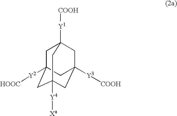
C1C2([Y2][HOOC])CC3([Y4][Xa])CC([Y3][COOH])(CC1([Y1][COOH])C3)C2
